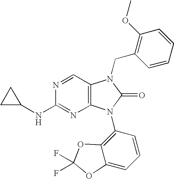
N1=CC2=C(N=C1NC1CC1)N(C1=C3C(=CC=C1)OC(F)(F)O3)C(=O)N2CC1=C(OC)C=CC=C1
